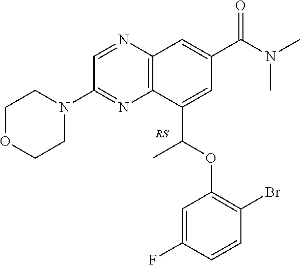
C1=NC2=C(N=C1N1CCOCC1)C(C(OC1=C(Br)C=CC(F)=C1)C)=CC(C(N(C)C)=O)=C2
